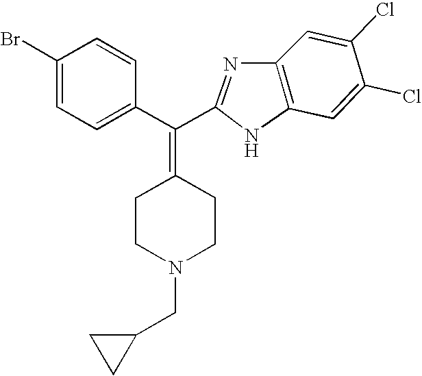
C1=C(Cl)C(Cl)=CC2=C1N=C(C(C1=CC=C(Br)C=C1)=C1CCN(CC3CC3)CC1)N2
